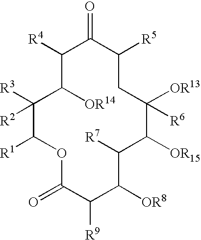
C1([R4])C([OR14])C([R3])([R2])C([R1])OC(=O)C([R9])C([OR8])C([R7])C([OR15])C([OR13])([R6])CC([R5])C1=O
